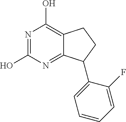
C12=NC(O)=NC(O)=C1CCC2C1=CC=CC=C1F
